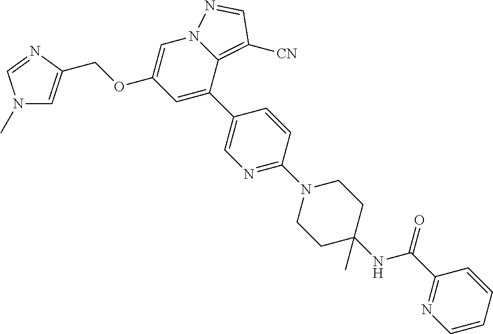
N1(C)C=C(COC2=CN3C(=C([CN])C=N3)C(C3=CN=C(N4CCC(NC(C5=NC=CC=C5)=O)(C)CC4)C=C3)=C2)N=C1
